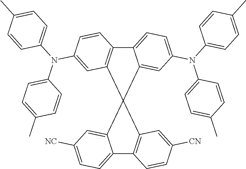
C12=CC=C(N(C3=CC=C(C)C=C3)C3=CC=C(C)C=C3)C=C1C1(C3=C2C=CC(N(C2=CC=C(C)C=C2)C2=CC=C(C)C=C2)=C3)C2=CC([NC])=CC=C2C2=C1C=C([CN])C=C2
